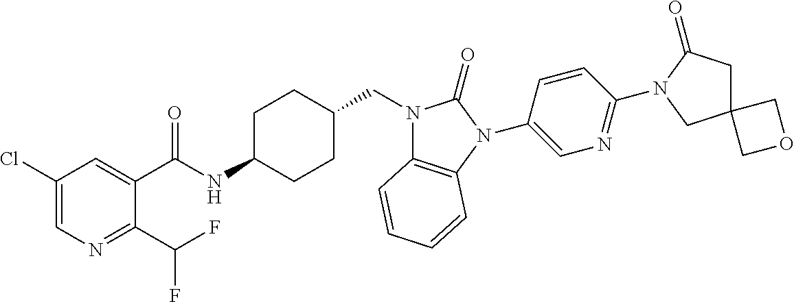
C1(Cl)=CN=C(C(F)F)C(C(NC2CCC(CN3C4=C(N(C5=CN=C(N6C(=O)CC7(C6)COC7)C=C5)C3=O)C=CC=C4)CC2)=O)=C1
